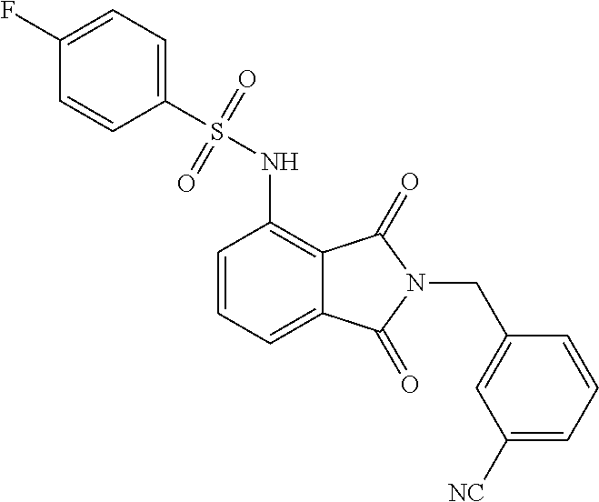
C1=CC=C2C(=C1NS(C1=CC=C(F)C=C1)(=O)=O)C(=O)N(CC1=CC([NC])=CC=C1)C2=O
